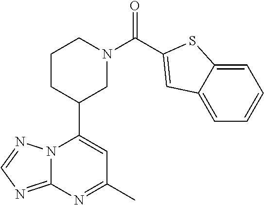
N12C(=NC=N1)N=C(C)C=C2C1CN(C(=O)C2=CC3=CC=CC=C3S2)CCC1
